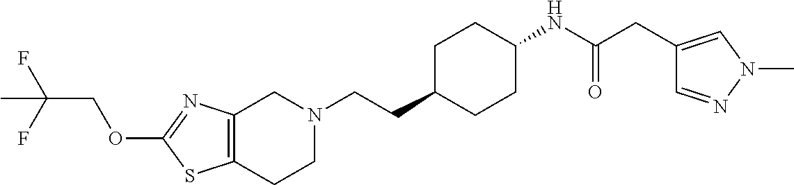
C12=C(CCN(CCC3CCC(NC(CC4=CN(C)N=C4)=O)CC3)C1)SC(OCC(F)(C)F)=N2
